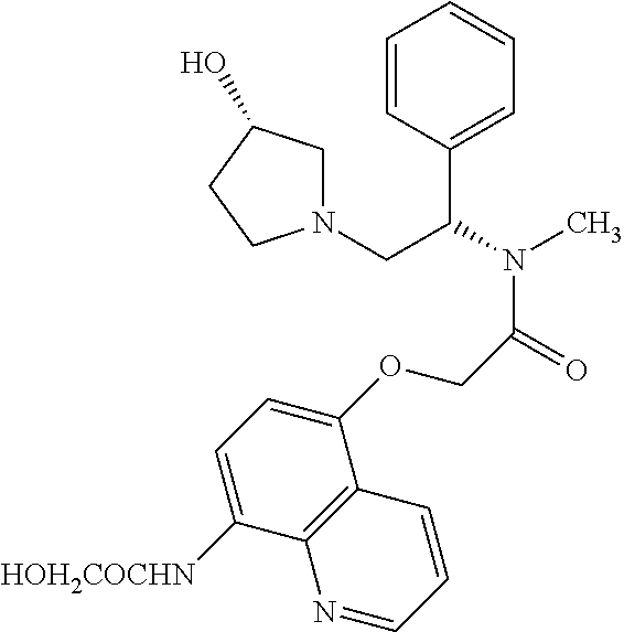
C1=CC(C(N(C)C(=O)COC2=CC=C([HOH2COCHN])C3=C2C=CC=N3)CN2CC(O)CC2)=CC=C1
